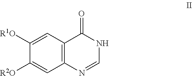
C1=C([R1O])C([R2O])=CC2=C1C(=O)NC=N2
